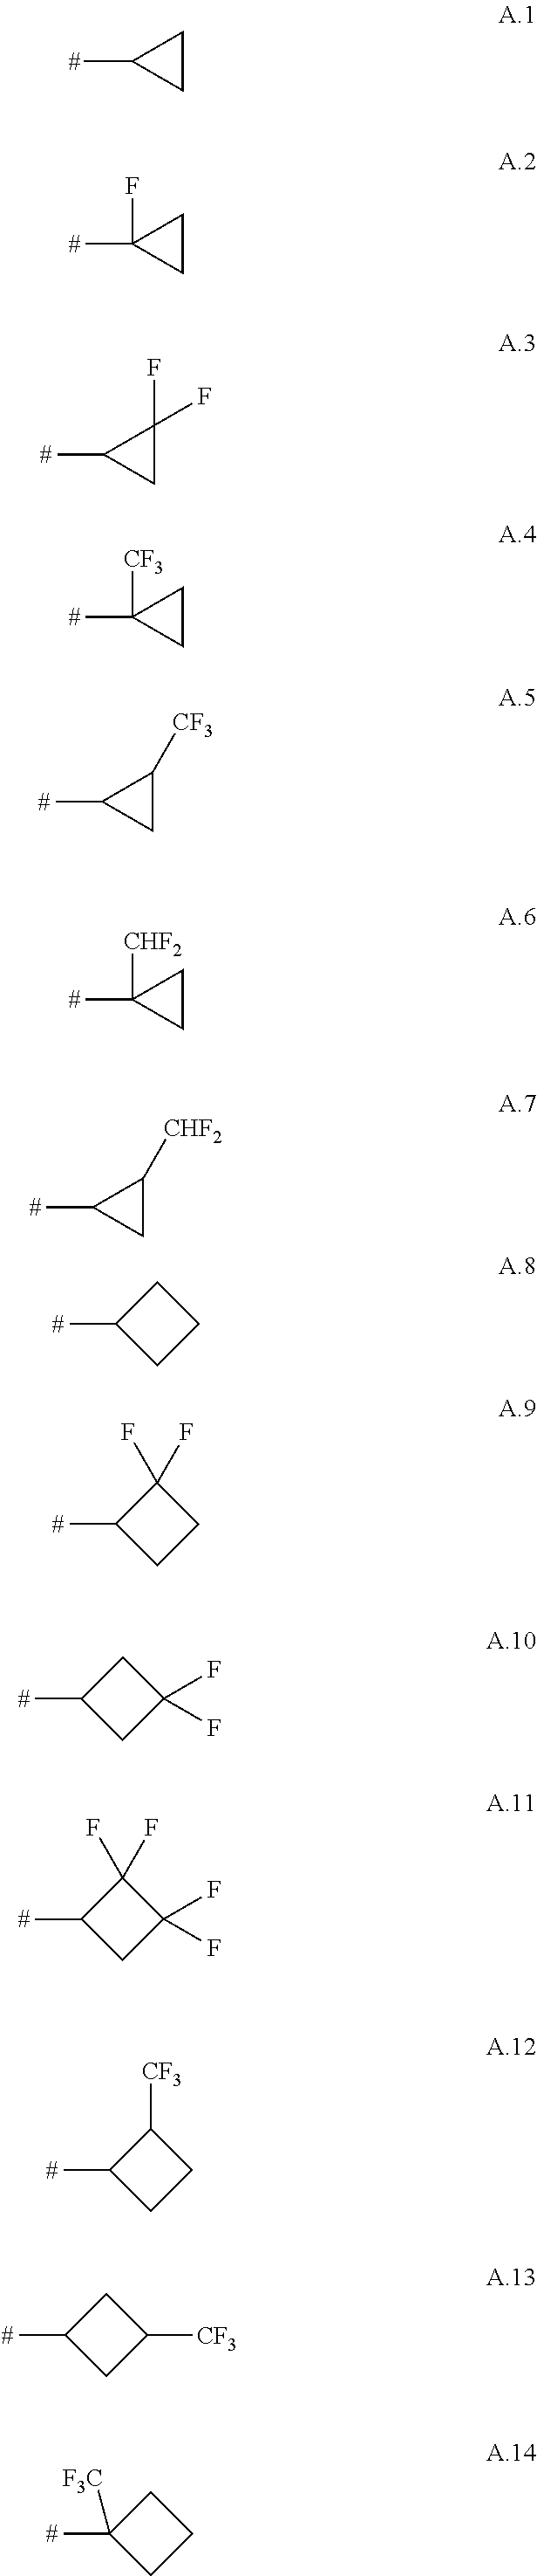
C1C([#])C1.C1C([#])(F)C1.C1(F)(F)C([#])C1.C1C([#])([CF3])C1.C1([CF3])C([#])C1.C1C([#])([CHF2])C1.C1([CHF2])C([#])C1.C1([#])CCC1(F)F.C1([#])CC(F)(F)C1.C1([#])CC(F)(F)C1(F)F.C1([#])CCC1[CF3].C1([#])CC([CF3])C1.C1([#])([F3C])CCC1.C1([#])CCC1
